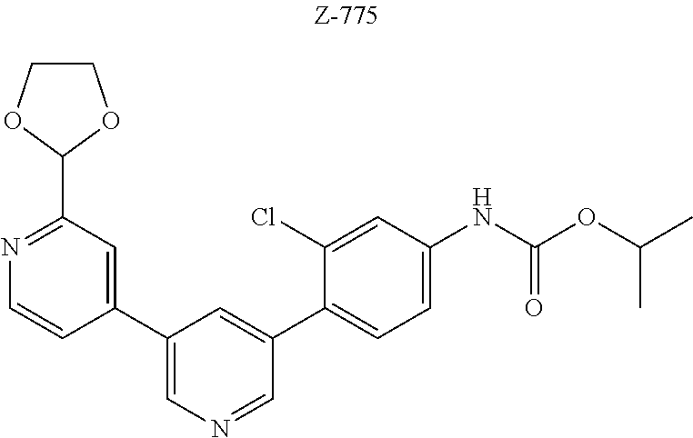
C1(C2=CN=CC(C3=CC=C(NC(OC(C)C)=O)C=C3Cl)=C2)=CC(C2OCCO2)=NC=C1
